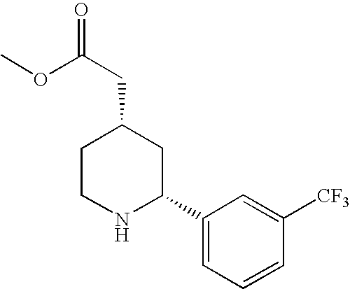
C1CNC(C2=CC=CC([CF3])=C2)CC1CC(=O)OC
